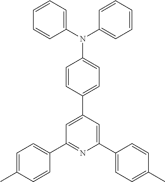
C1=C(C)C=CC(C2=NC(C3=CC=C(C)C=C3)=CC(C3=CC=C(N(C4=CC=CC=C4)C4=CC=CC=C4)C=C3)=C2)=C1
